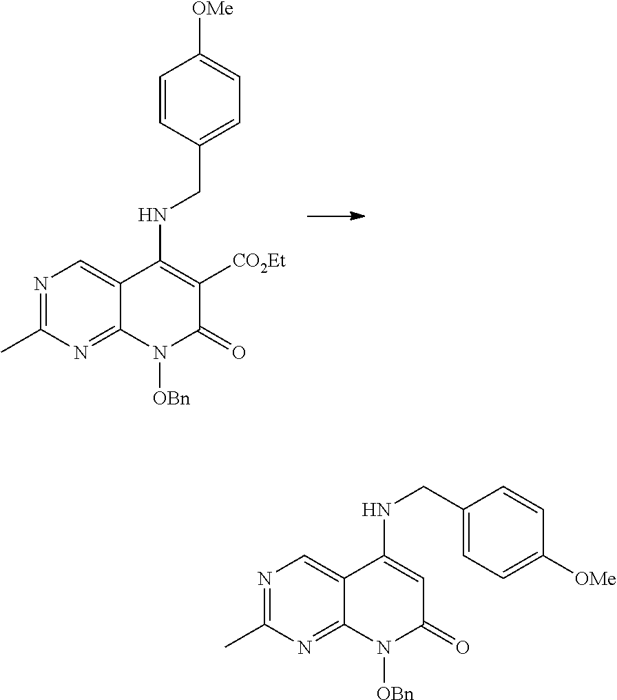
N1=C(C)N=C2C(=C1)C(NCC1=CC=C([OMe])C=C1)=C([CO2Et])C(=O)N2[OBn].N1=C(C)N=C2C(=C1)C(NCC1=CC=C([OMe])C=C1)=CC(=O)N2[OBn]
